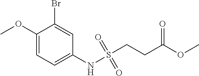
C1(OC)=CC=C(NS(CCC(OC)=O)(=O)=O)C=C1Br
